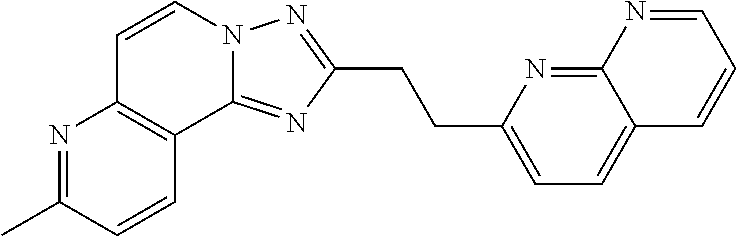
C12=CC=C(CCC3=NN4C(=N3)C3=C(C=C4)N=C(C)C=C3)N=C1N=CC=C2
